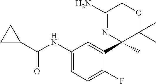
C1(NC(=O)C2CC2)=CC=C(F)C(C2(C)C(C)(C)OCC(N)=N2)=C1
